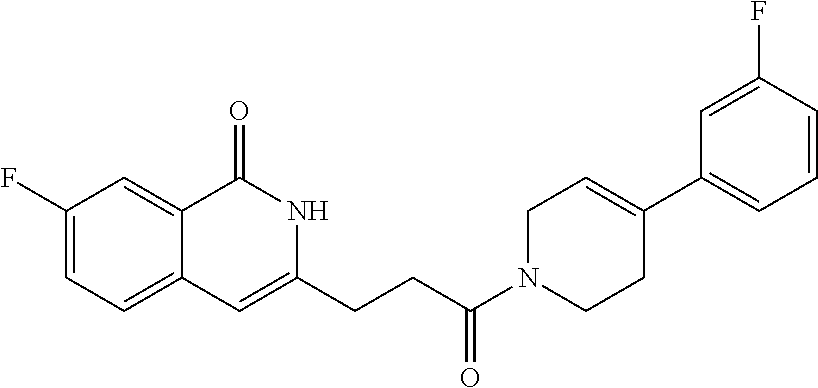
C1(F)=CC=C2C(=C1)C(=O)NC(CCC(N1CCC(C3=CC=CC(F)=C3)=CC1)=O)=C2
